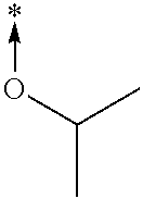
C(C)(O->*)C
